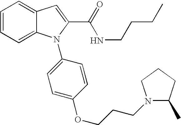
C1=CC=C2C(=C1)C=C(C(=O)NCCCC)N2C1=CC=C(OCCCN2C(C)CCC2)C=C1
